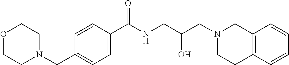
C1=CC(C(NCC(CN2CC3=C(CC2)C=CC=C3)O)=O)=CC=C1CN1CCOCC1
